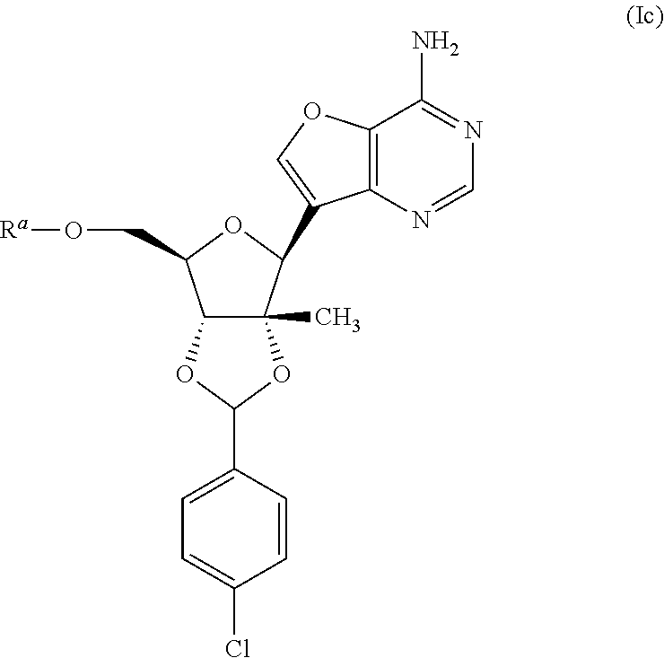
C12C(C)(C(C3=COC4=C3N=CN=C4N)OC1CO[Ra])OC(C1=CC=C(Cl)C=C1)O2
